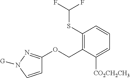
C1=CN([G])N=C1OCC1=C(SC(F)F)C=CC=C1[CO2CH2CH3]
